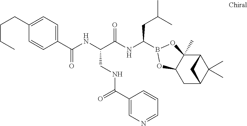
C1(CCCC)=CC=C(C(NC(C(NC(CC(C)C)B2OC3(C)C4C(C)(C)C(CC3O2)C4)=O)CNC(C2=CN=CC=C2)=O)=O)C=C1
